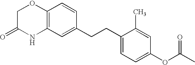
C12=C(C=C(CCC3=CC=C(OC(C)=O)C=C3C)C=C1)NC(=O)CO2
